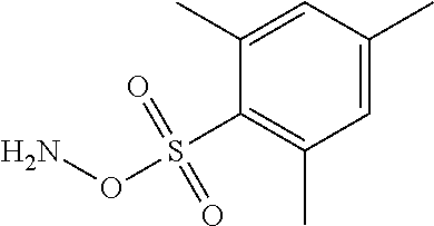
C1(C)=CC(C)=CC(C)=C1S(ON)(=O)=O
